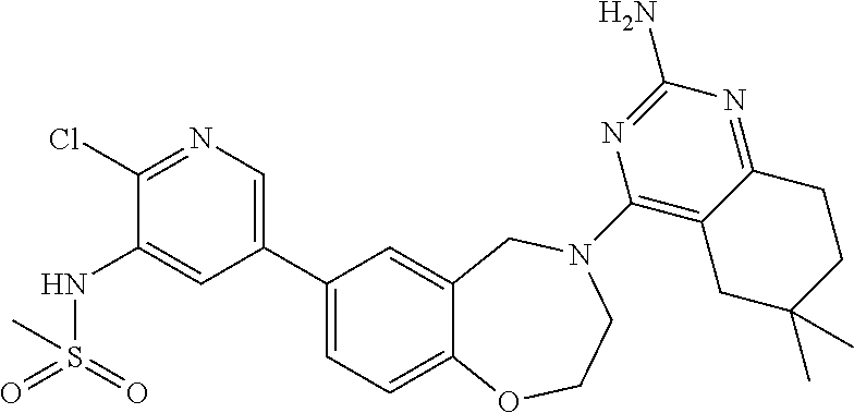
C1(Cl)=NC=C(C2=CC=C3C(=C2)CN(C2=C4C(=NC(N)=N2)CCC(C)(C)C4)CCO3)C=C1NS(=O)(=O)C
